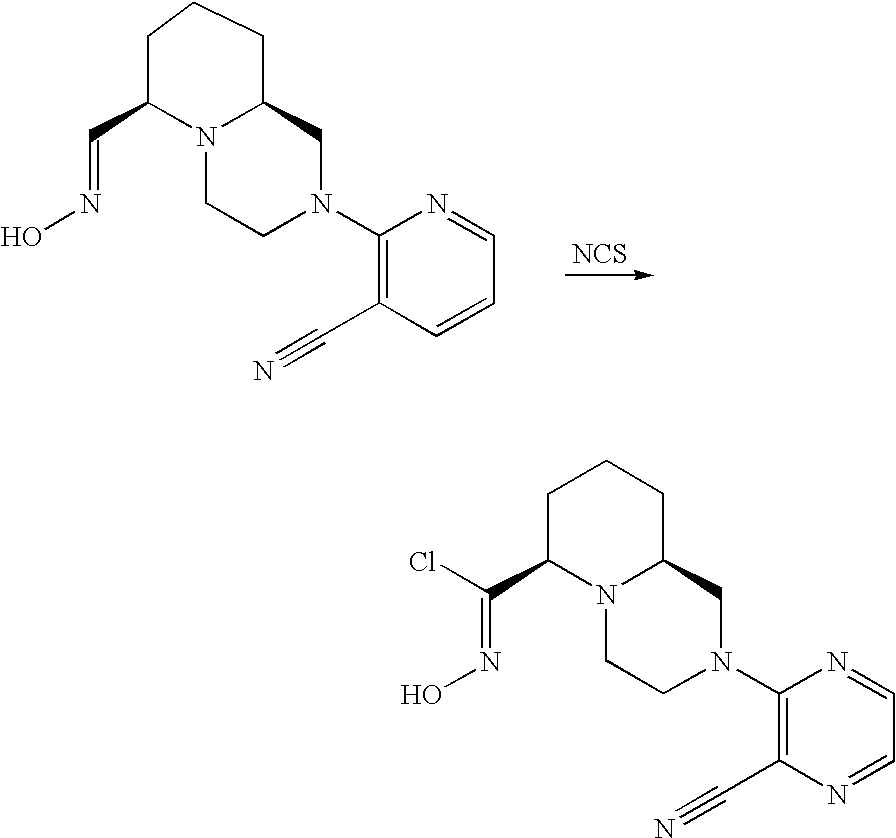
C1C(C=NO)N2C(CC1)CN(C1=C(C#N)C=CC=N1)CC2.[NCS].C1C(C(=NO)Cl)N2C(CC1)CN(C1=C(C#N)N=CC=N1)CC2
